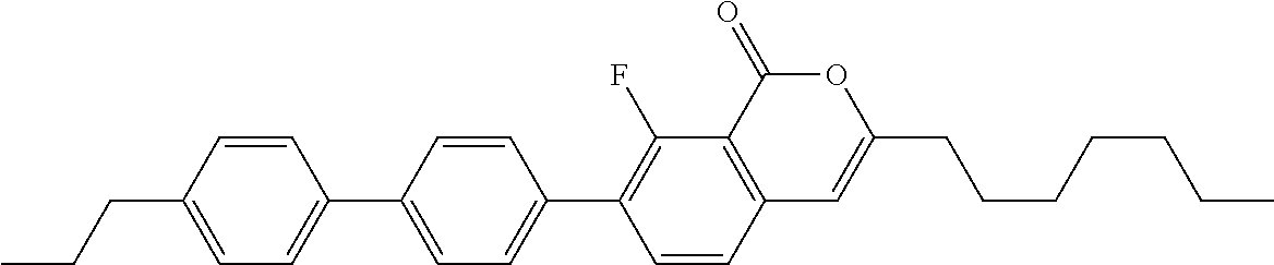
C12=C(C(=O)OC(CCCCCCC)=C1)C(F)=C(C1=CC=C(C3=CC=C(CCC)C=C3)C=C1)C=C2
